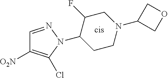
C1=NN(C2CCN(C3COC3)CC2F)C(Cl)=C1[O2N]
